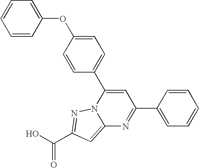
O=C(O)C1=NN2C(=C1)N=C(C1=CC=CC=C1)C=C2C1=CC=C(OC2=CC=CC=C2)C=C1
